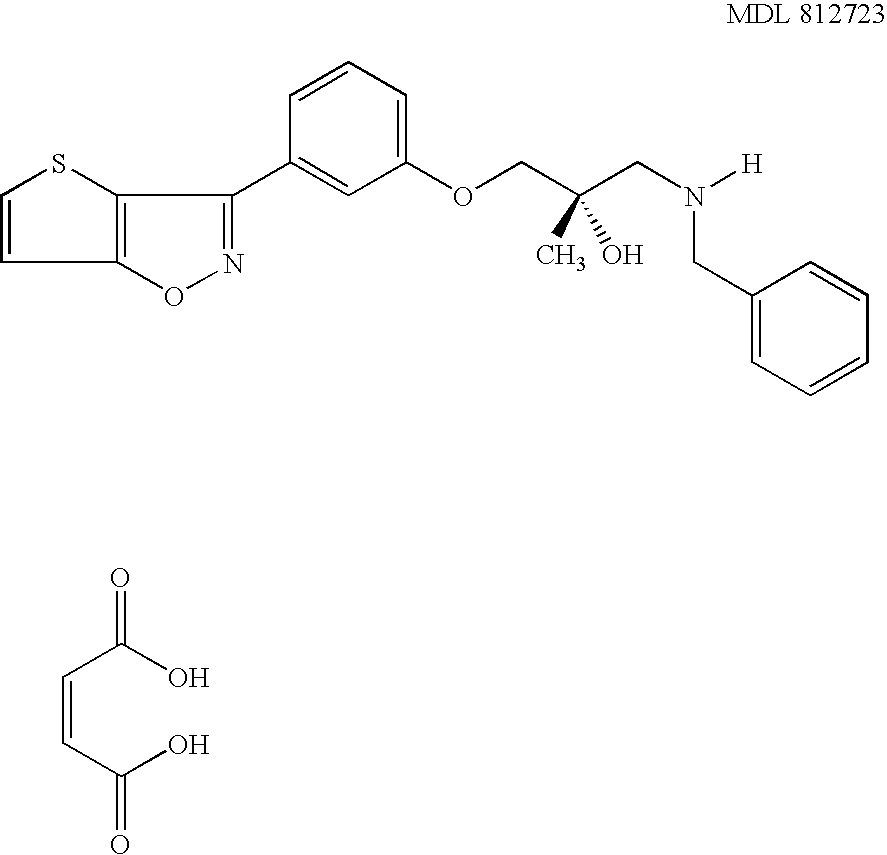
C(=CC(O)=O)C(O)=O.C1=CSC2=C1ON=C2C1=CC(OCC(CN([H])CC2=CC=CC=C2)(C)O)=CC=C1
